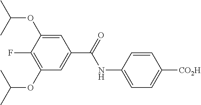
C1=C(NC(=O)C2=CC(OC(C)C)=C(F)C(OC(C)C)=C2)C=CC([CO2H])=C1
